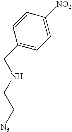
C1=CC(CNCC[N3])=CC=C1[NO2]
